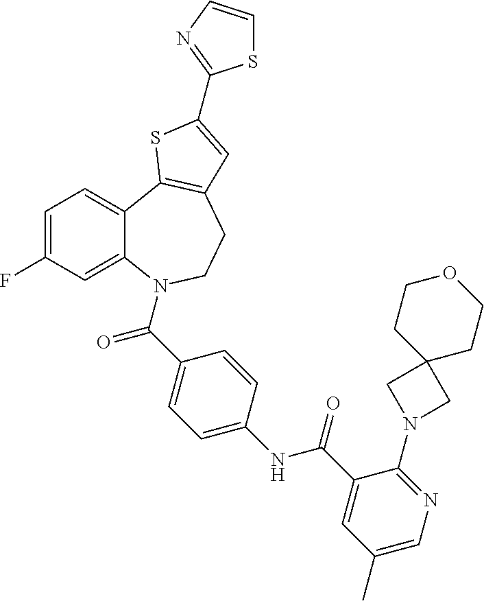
C1=C(F)C=C2C(=C1)C1=C(CCN2C(=O)C2=CC=C(NC(=O)C3=CC(C)=CN=C3N3CC4(C3)CCOCC4)C=C2)C=C(C2=NC=CS2)S1
